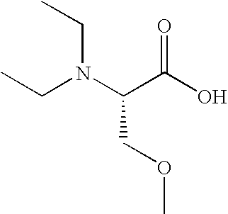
CCN(C(C(O)=O)COC)CC
